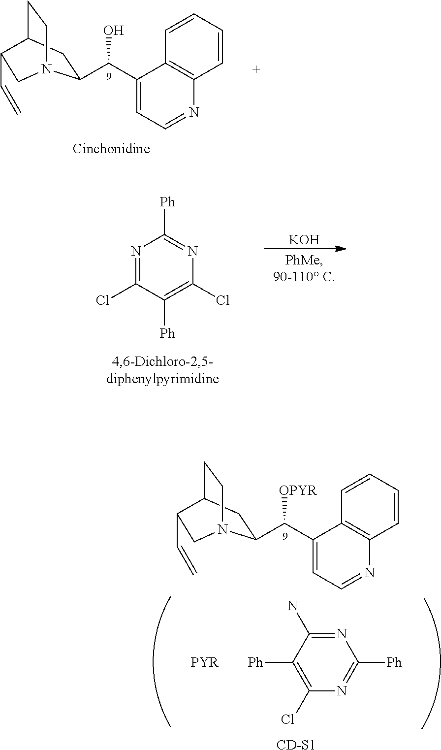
C12=C(C=CC=C1)N=CC=C2C(C1CC2CCN1CC2C=C)O.N1=C(Cl)C([Ph])=C(Cl)N=C1[Ph].[KOH].C1([Ph])=C(Cl)N=C([Ph])N=C1N.[PYR].C12=C(C=CC=C1)N=CC=C2C(C1CC2CCN1CC2C=C)[OPYR].[CD-S1]
